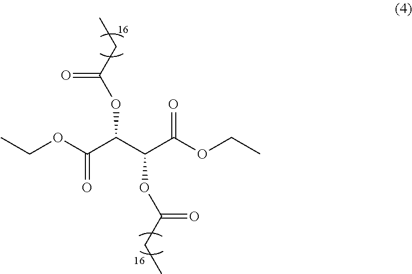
CCOC(C(C(C(OCC)=O)OC(CC)=O)OC(CC)=O)=O
